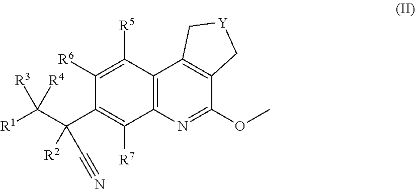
C12=C(N=C(OC)C3=C1C[Y]C3)C([R7])=C(C(C([R1])([R3])[R4])([R2])C#N)C([R6])=C2[R5]
